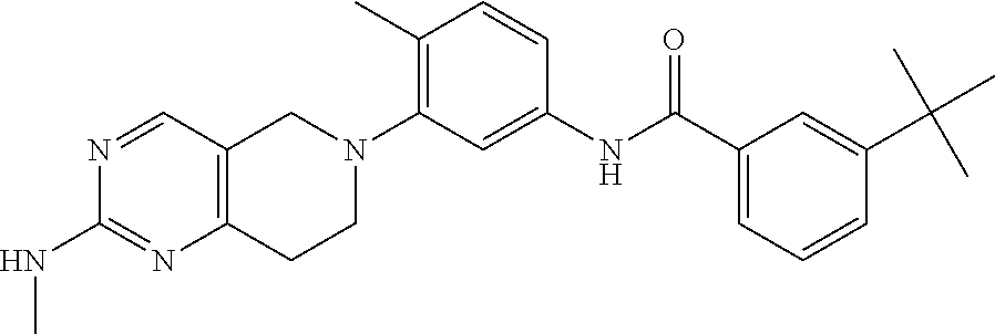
N1=CC2=C(N=C1NC)CCN(C1=C(C)C=CC(NC(C3=CC=CC(C(C)(C)C)=C3)=O)=C1)C2
